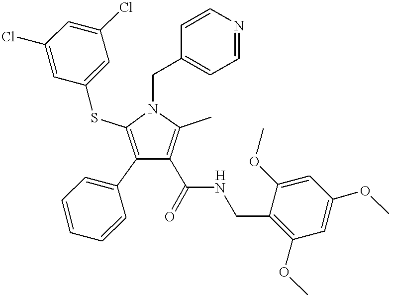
C1(C2=CC=CC=C2)=C(SC2=CC(Cl)=CC(Cl)=C2)N(CC2=CC=NC=C2)C(C)=C1C(NCC1=C(OC)C=C(OC)C=C1OC)=O
